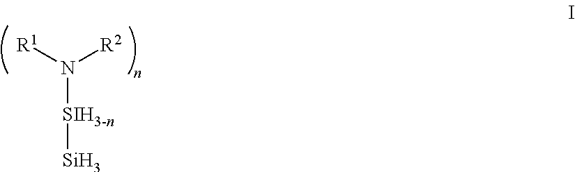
N([SIH3-n][Si])([R1])[R2]
